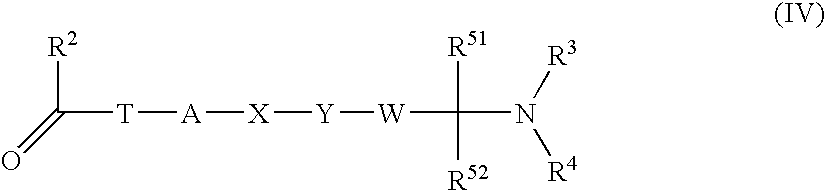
O=C([T][A][X][Y][W]C([R51])([R52])N([R3])[R4])[R2]
